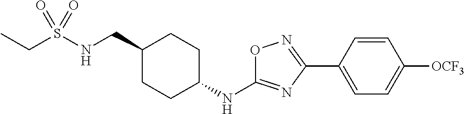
C(S(NCC1CCC(NC2=NC(C3=CC=C([OCF3])C=C3)=NO2)CC1)(=O)=O)C
